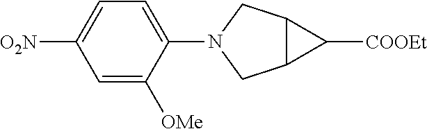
C1=C([OMe])C(N2CC3C(C2)C3[COOEt])=CC=C1[O2N]
